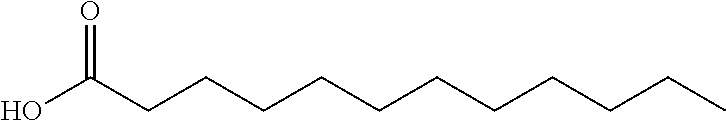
C(CCCCCC(O)=O)CCCCC
